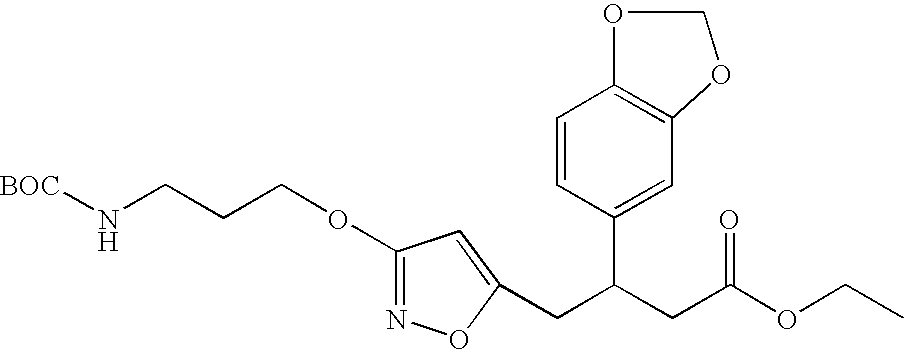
O(C1=NOC(CC(CC(OCC)=O)C2=CC3=C(C=C2)OCO3)=C1)CCCN[BOC]
